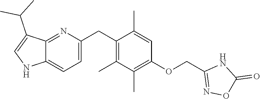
C1(C)=CC(OCC2=NOC(=O)N2)=C(C)C(C)=C1CC1=CC=C2C(=N1)C(C(C)C)=CN2
